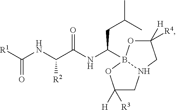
C1([H])([R3])CN2B(C(NC(C(NC([R1])=O)[R2])=O)CC(C)C)(O1)OC([H])([R4])C2
